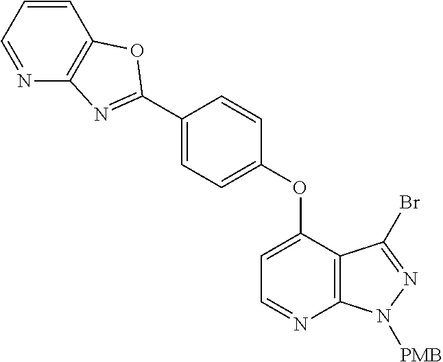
C1(C2=NC3=C(C=CC=N3)O2)=CC=C(OC2=CC=NC3=C2C(Br)=NN3[PMB])C=C1
